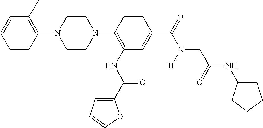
C1=CC=CC(N2CCN(C3=C(NC(=O)C4=CC=CO4)C=C(C(N(CC(NC4CCCC4)=O)[H])=O)C=C3)CC2)=C1C
